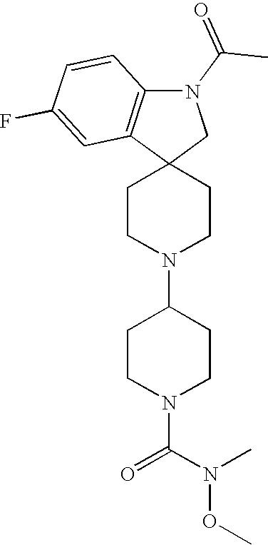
C1CN(C2CCN(C(=O)N(OC)C)CC2)CCC12CN(C(C)=O)C1=C2C=C(F)C=C1
